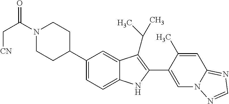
C1=C(C2=C(C(C)C)C3=CC(C4CCN(C(C[CN])=O)CC4)=CC=C3N2)C(C)=CC2=NC=NN12
